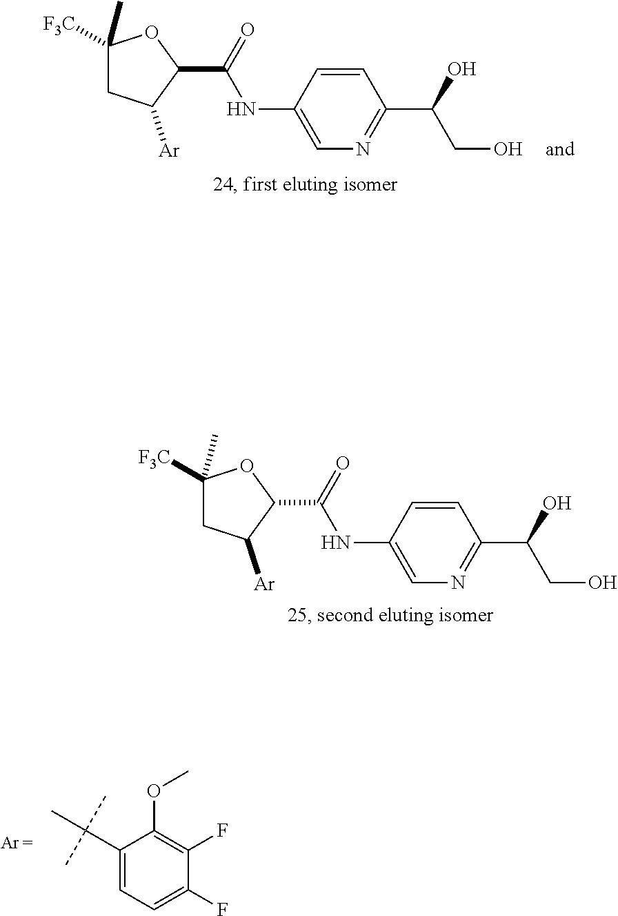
C1([F3C])(C)CC([Ar])C(C(NC2=CN=C(C(O)CO)C=C2)=O)O1.C1([F3C])(C)CC([Ar])C(C(=O)NC2=CN=C(C(O)CO)C=C2)O1.C1(C(C)(C)C)=CC=C(F)C(F)=C1OC
